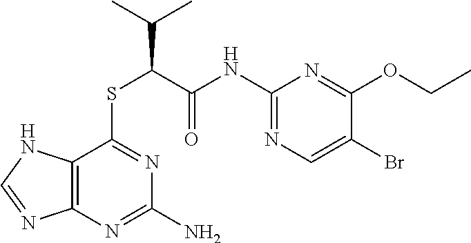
C1(NC(=O)C(SC2=NC(N)=NC3=C2NC=N3)C(C)C)=NC=C(Br)C(OCC)=N1
